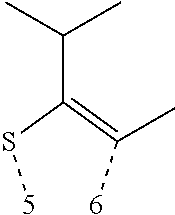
[5]SC(=C([6])C)C(C)C
